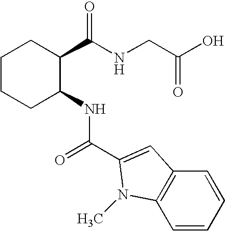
C1CCC(NC(C2=CC3=C(N2C)C=CC=C3)=O)C(C(NCC(O)=O)=O)C1
